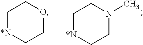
C1[*N]CCOC1.C1[*N]CCN(C)C1
